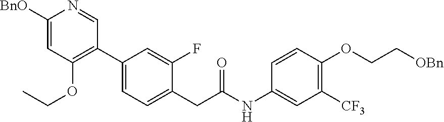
C1(C2=C(OCC)C=C([BnO])N=C2)=CC=C(CC(NC2=CC([CF3])=C(OCC[OBn])C=C2)=O)C(F)=C1
